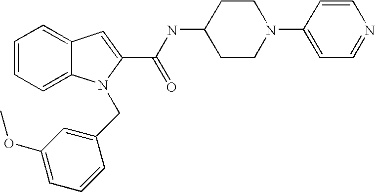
C1=C2C(=CC=C1)N(CC1=CC(OC)=CC=C1)C(C(=O)NC1CCN(C3=CC=NC=C3)CC1)=C2
